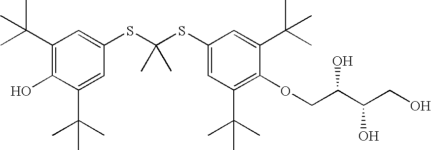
C1(C(C)(C)C)=C(O)C(C(C)(C)C)=CC(SC(SC2=CC(C(C)(C)C)=C(OCC(O)C(CO)O)C(C(C)(C)C)=C2)(C)C)=C1
